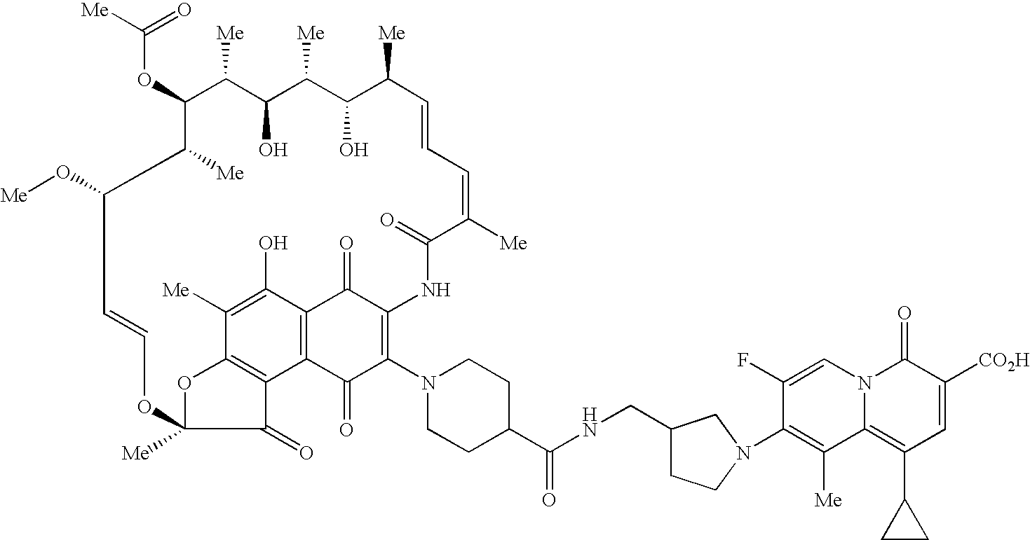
C(OC1C([Me])C(O)C([Me])C(O)C([Me])C=CC=C([Me])C(=O)NC2=C(N3CCC(C(=O)NCC4CCN(C5=C([Me])C6=C(C7CC7)C=C([CO2H])C(=O)N6C=C5F)C4)CC3)C(=O)C3=C(C2=O)C(O)=C([Me])C2=C3C(=O)C([Me])(O2)OC=CC(O[Me])C1[Me])([Me])=O
